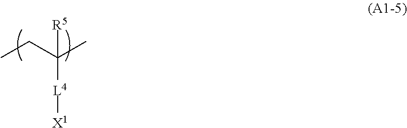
C(C)C(C)([R5])[L4][X1]
